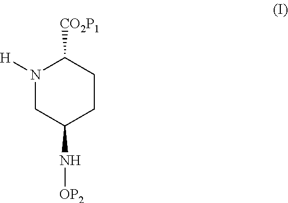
N1([H])CC(N[OP2])CCC1[CO2P1]
